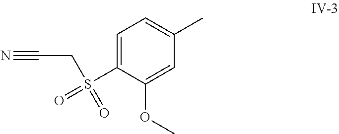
C1=C(S(CC#N)(=O)=O)C(OC)=CC(C)=C1
